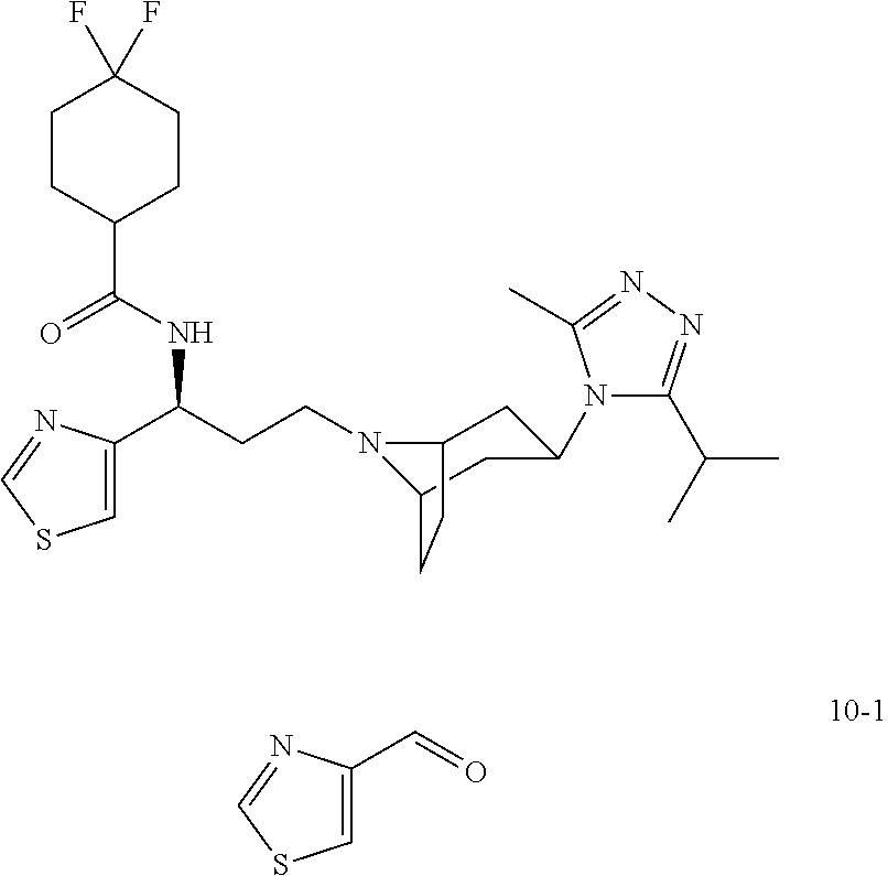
N1(CCC(C2=CSC=N2)NC(C2CCC(F)(F)CC2)=O)C2CC(N3C(C(C)C)=NN=C3C)CC1CC2.O=CC1=CSC=N1
